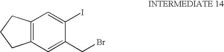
C12=C(C=C(CBr)C(I)=C1)CCC2
